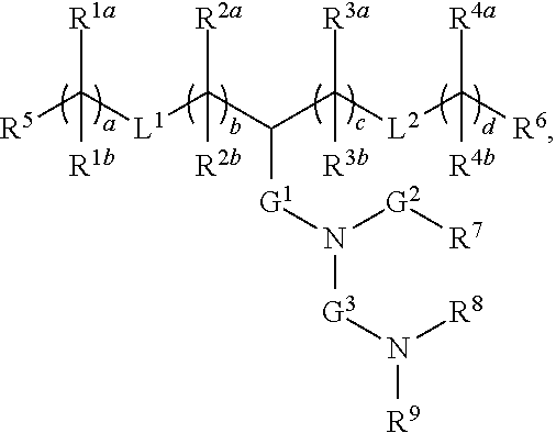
[R5]C([L1]C(C(C([L2]C([R6])([R4a])[R4b])([R3a])[R3b])[G1]N([G2][R7])[G3]N([R8])[R9])([R2a])[R2b])([R1a])[R1b]
